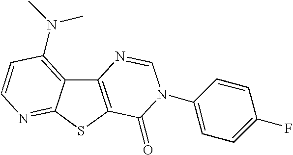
C12=C(SC3=NC=CC(N(C)C)=C13)C(=O)N(C1=CC=C(F)C=C1)C=N2
